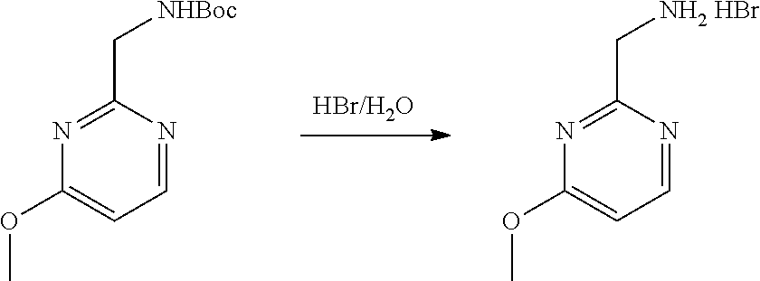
C1(C[NH2 HBr])=NC(OC)=CC=N1.C1(C[NHBoc])=NC(OC)=CC=N1
